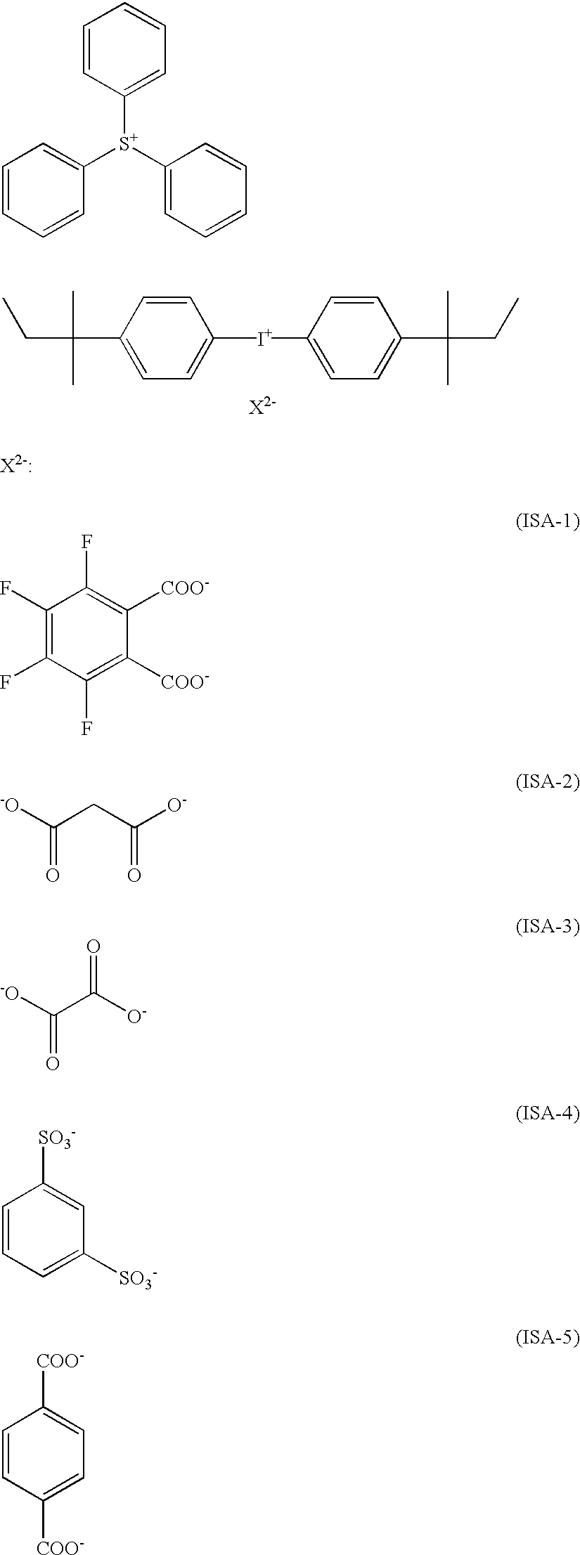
C1(C(CC)(C)C)=CC=C([I+]C2=CC=C(C(CC)(C)C)C=C2)C=C1.[X2-].C1=CC=CC([S+](C2=CC=CC=C2)C2=CC=CC=C2)=C1.C1=CC([COO-])=CC=C1[COO-].C1(F)=C(F)C(F)=C([COO-])C([COO-])=C1F.[-O]C(CC([O-])=O)=O.[-O]C(C([O-])=O)=O.C1=CC=C([SO3-])C=C1[SO3-]
